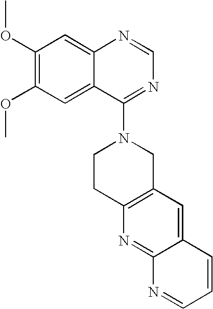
C12=CC(OC)=C(OC)C=C1C(N1CCC3=C(C1)C=C1C(=N3)N=CC=C1)=NC=N2
